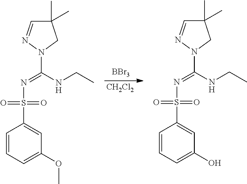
[CH2Cl2].[BBr3].N1(C(NCC)=NS(C2=CC(OC)=CC=C2)(=O)=O)CC(C)(C)C=N1.N1(C(NCC)=NS(C2=CC(O)=CC=C2)(=O)=O)CC(C)(C)C=N1
